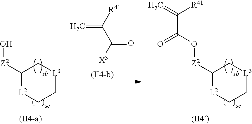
C=C([R41])C(=O)[X3].C1([Z2]O)[L2]CC[L3]C1.C1([Z2]OC(=O)C(=C)[R41])[L2]CC[L3]C1
